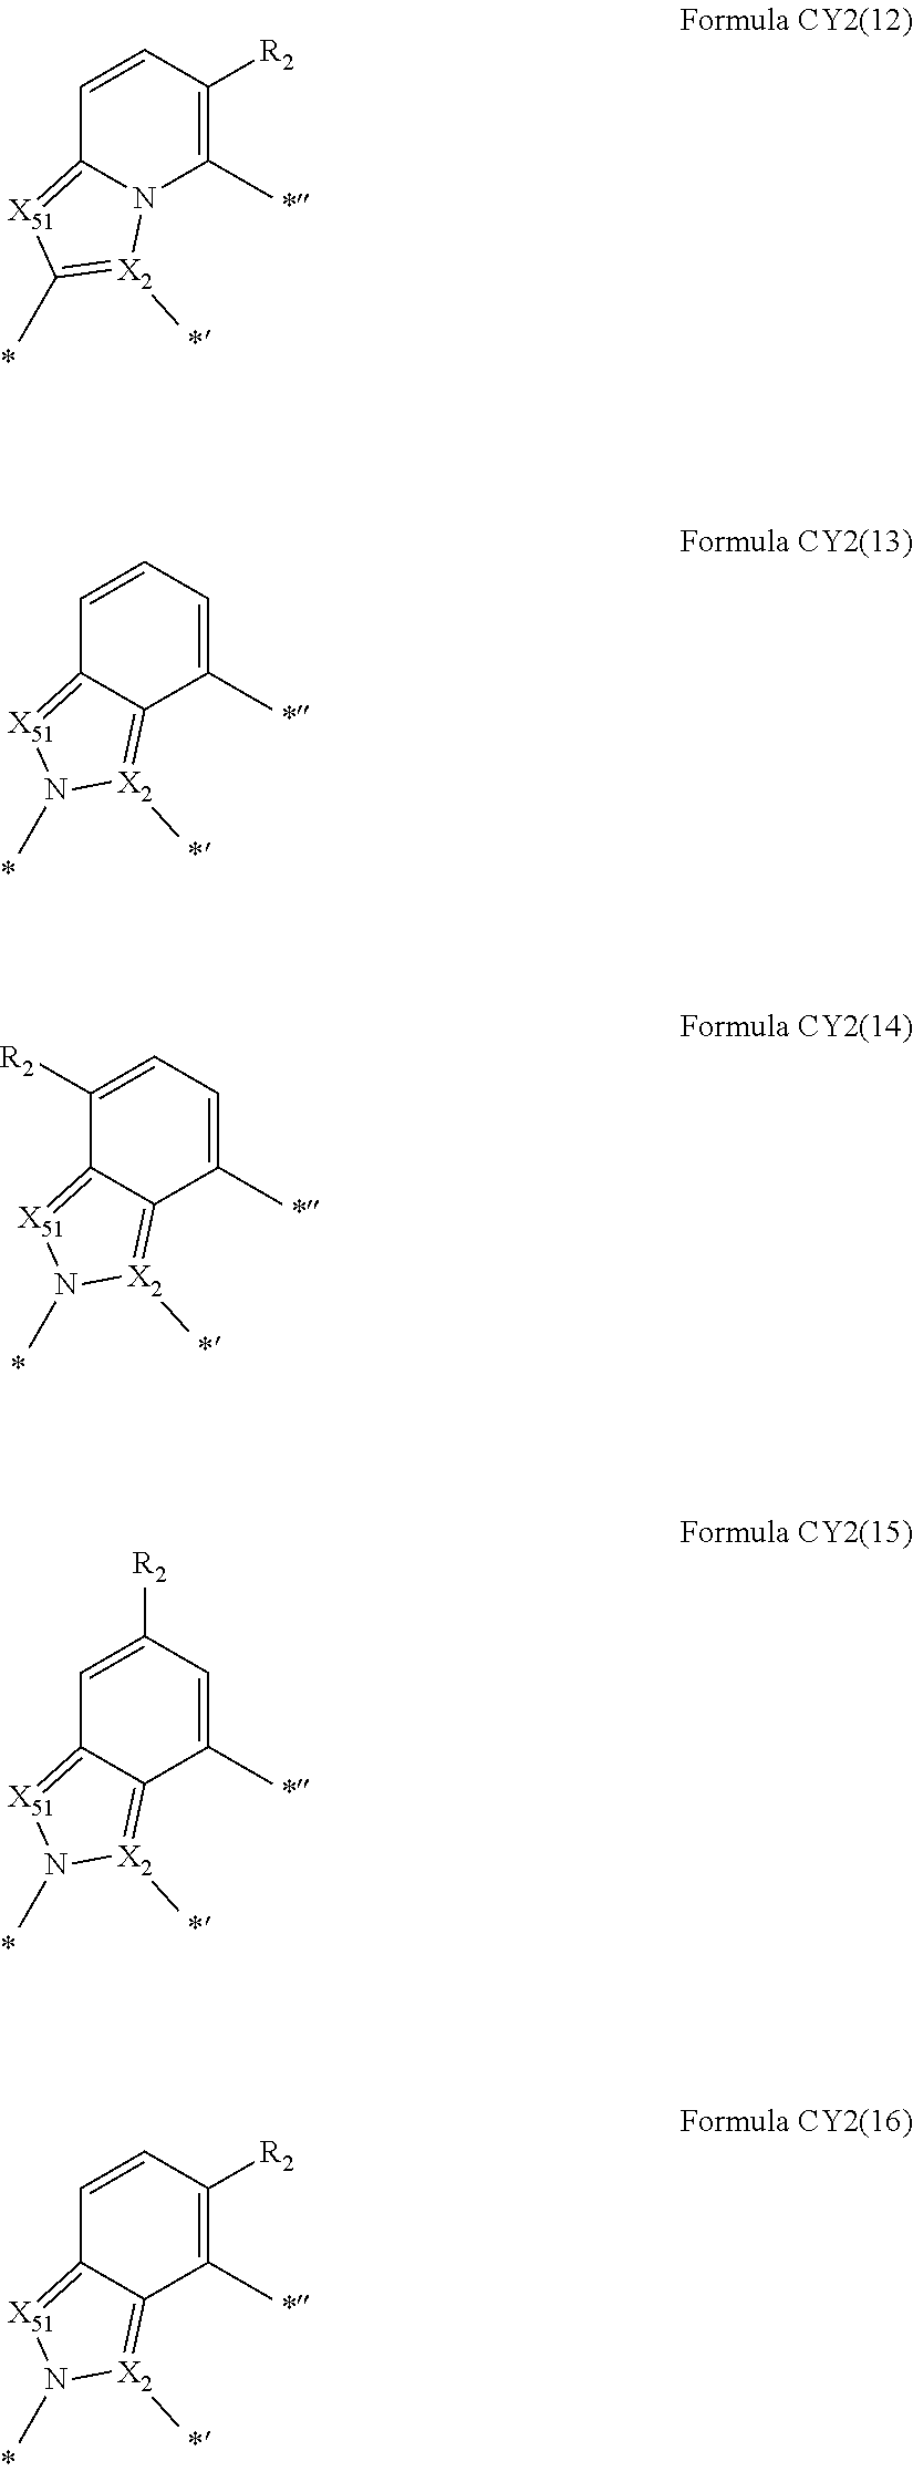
C1=CC([R2])=C(C)N2C1=[X51]C(C)=[X2]2C.C1=CC=C(C)C2=[X2](C)N(C)[X51]=C12.C1([R2])=CC=C(C)C2=[X2](C)N(C)[X51]=C12.C1=C([R2])C=C(C)C2=[X2](C)N(C)[X51]=C12.C1=CC([R2])=C(C)C2=[X2](C)N(C)[X51]=C12
